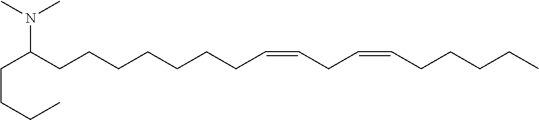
C(C(CCCCCCCC=CCC=CCCCCC)N(C)C)CCC
